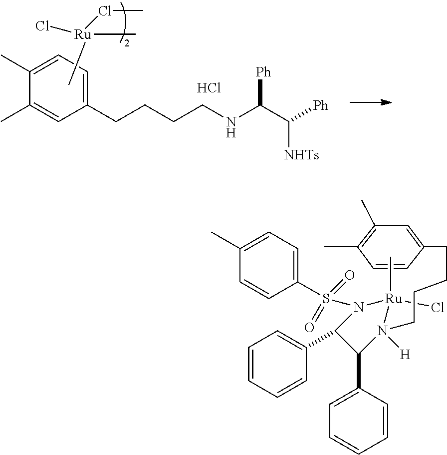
C1(C)=CC=C(CCCCNC(C([Ph])[NHTs])[Ph])C=C1C.Cl.C[Ru](C)(ClC)Cl.C1=C(C2C(C3=CC=CC=C3)N(S(C3=CC=C(C)C=C3)(=O)=O)[Ru](Cl)(C)N2(CCCCC2=CC(C)=C(C)C=C2)[H])C=CC=C1
